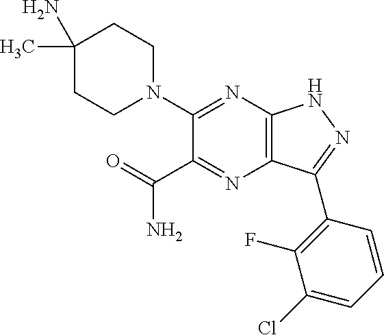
C1(C)(N)CCN(C2=NC3=C(N=C2C(=O)N)C(C2=C(F)C(Cl)=CC=C2)=NN3)CC1
